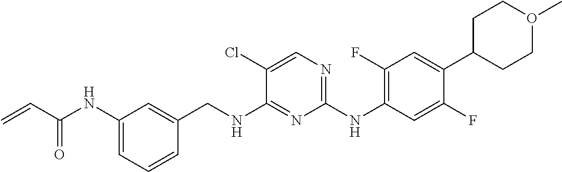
C=CC(=O)NC1=CC=CC(CNC2=NC(NC3=C(F)C=C(C4CCO(C)CC4)C(F)=C3)=NC=C2Cl)=C1
